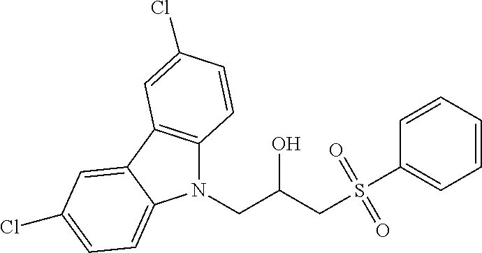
N1(CC(O)CS(=O)(=O)C2=CC=CC=C2)C2=C(C3=CC(Cl)=CC=C13)C=C(Cl)C=C2
